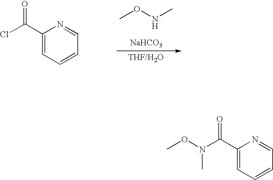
CONC.[NaHCO3].ClC(C1=CC=CC=N1)=O.CON(C(C1=CC=CC=N1)=O)C
